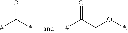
O=C(*)[#].O=C([#])CO*
